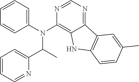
N1=CN=C2C(=C1N(C1=CC=CC=C1)C(C)C1=CC=CC=N1)NC1=C2C=C(C)C=C1
